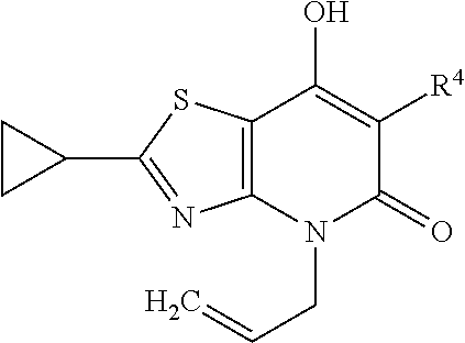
C12=C(N(CC=C)C(=O)C([R4])=C1O)N=C(C1CC1)S2
